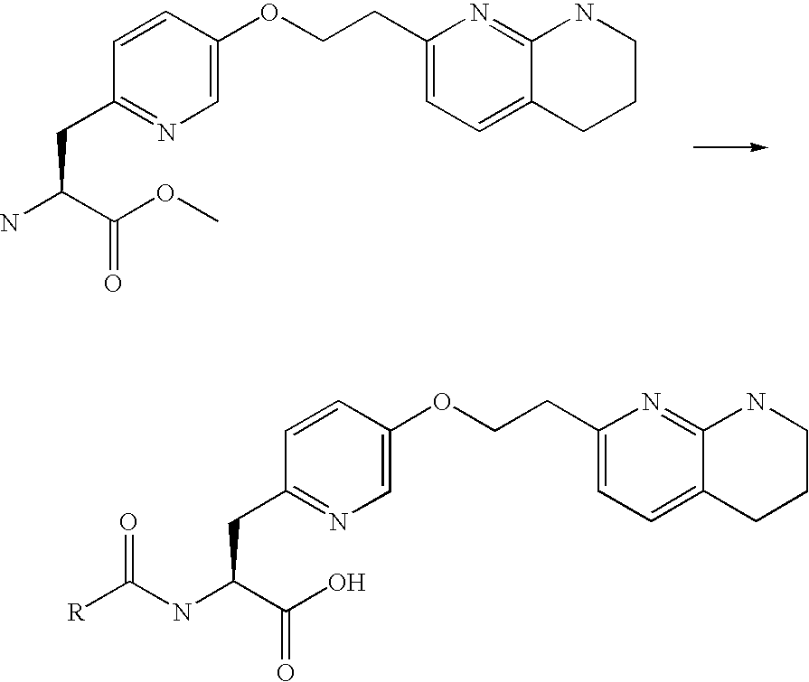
C1=C(OCCC2=CC=C3C(=N2)NCCC3)C=CC(CC(N)C(OC)=O)=N1.C1=C(OCCC2=CC=C3C(=N2)NCCC3)C=CC(CC(NC([R])=O)C(O)=O)=N1
